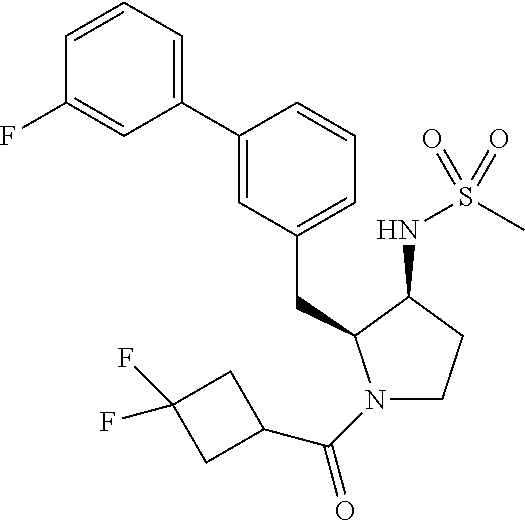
C1(C2=CC=CC(F)=C2)=CC(CC2N(C(C3CC(F)(F)C3)=O)CCC2NS(C)(=O)=O)=CC=C1
